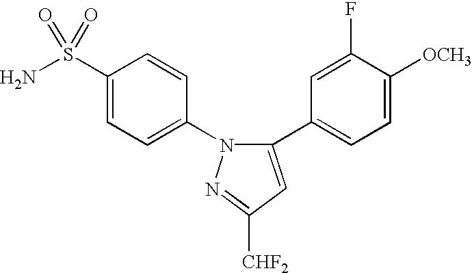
N1=C([CHF2])C=C(C2=CC=C([OCH3])C(F)=C2)N1C1=CC=C(S(N)(=O)=O)C=C1
